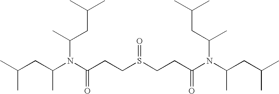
CC(CC(N(C(CCS(CCC(N(C(C)CC(C)C)C(C)CC(C)C)=O)=O)=O)C(CC(C)C)C)C)C
